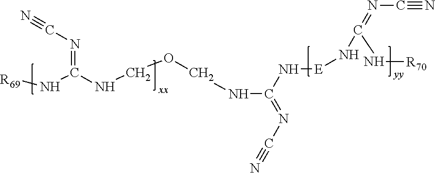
N#CN=C(N[E]NC(NCOCNC(N[R69])=NC#N)=NC#N)N[R70]
